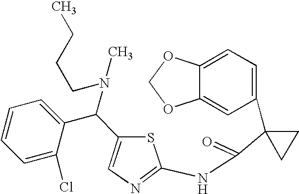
C1=C2C(=CC(C3(C(=O)NC4=NC=C(C(C5=CC=CC=C5Cl)N(C)CCCC)S4)CC3)=C1)OCO2
